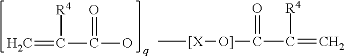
C=C(C(O)=O)[R4].C[[X][O]]C(=O)C([R4])=C
